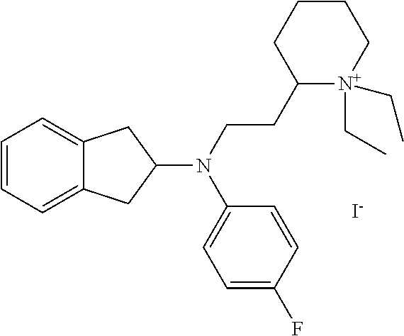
C1=CC=C2C(=C1)CC(N(CCC1[N+](CC)(CC)CCCC1)C1=CC=C(F)C=C1)C2.[I-]
